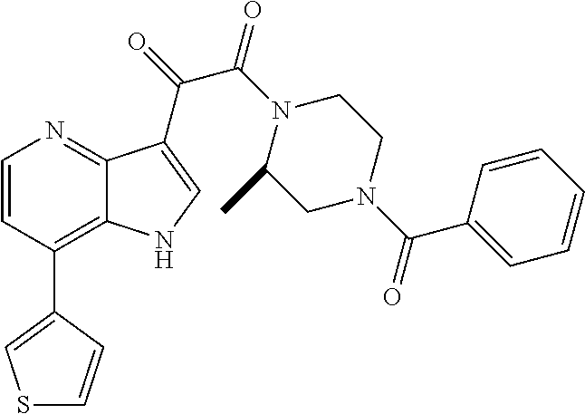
C1=CC(C2=CSC=C2)=C2C(=N1)C(C(=O)C(N1C(C)CN(C(C3=CC=CC=C3)=O)CC1)=O)=CN2
